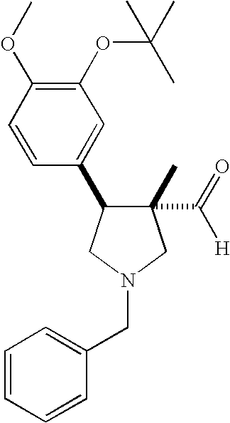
C1(C2C(C)(C([H])=O)CN(CC3=CC=CC=C3)C2)=CC(OC(C)(C)C)=C(OC)C=C1
